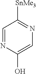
C1=NC(O)=CN=C1[SnMe3]
